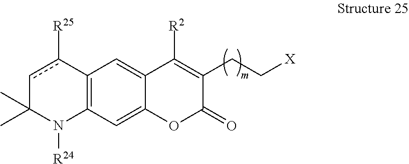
C12=CC3=C(C=C1OC(=O)C(CC[X])=C2[R2])N([R24])C(C)(C)cc3[R25]
